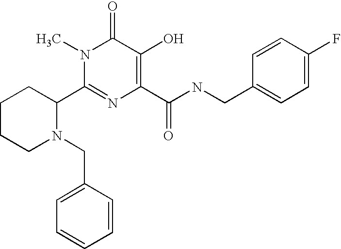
N1(C)C(C2CCCCN2CC2=CC=CC=C2)=NC(C(NCC2=CC=C(F)C=C2)=O)=C(O)C1=O
